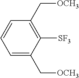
C1=CC=C(C[OCH3])C([SF3])=C1C[OCH3]
